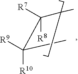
C(C)(C(C(C)(CC)CC)([R7])[R8])([R9])[R10]
